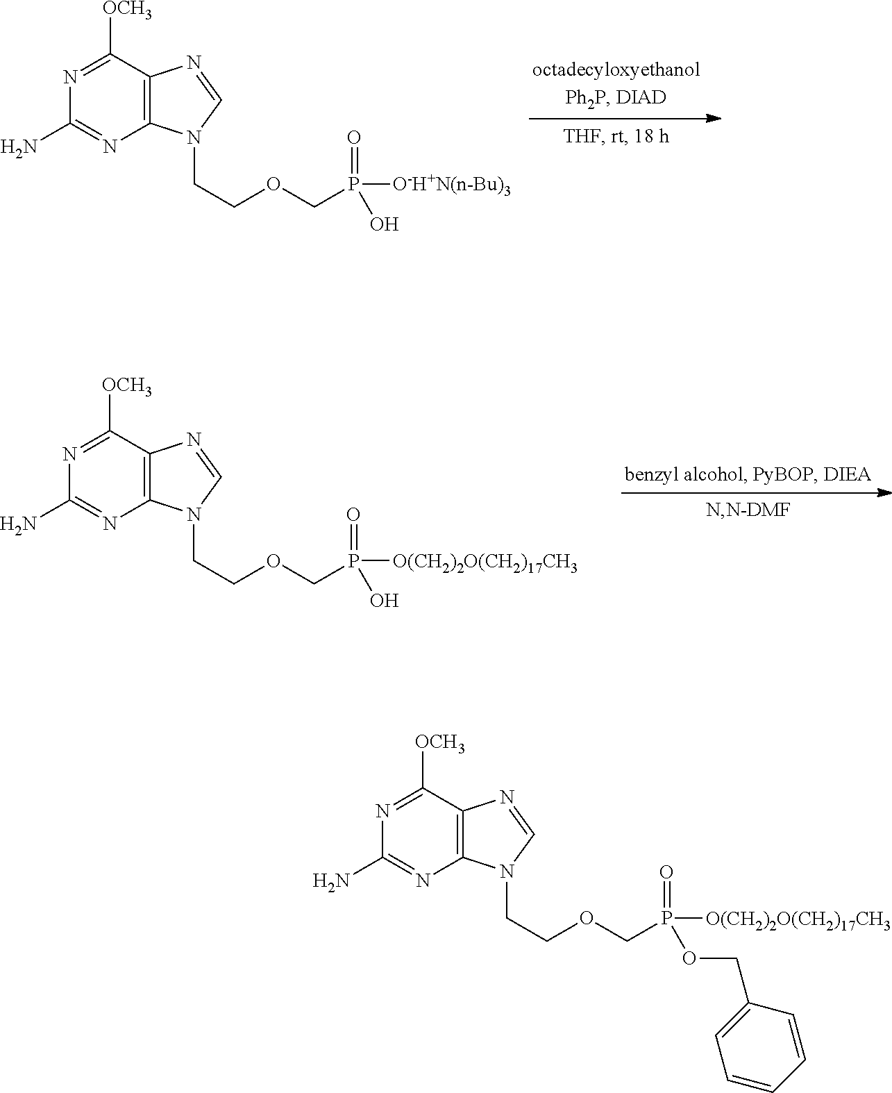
C12=C(C([OCH3])=NC(N)=N1)N=CN2CCOCP(=O)([O(CH2)2O(CH2)17CH3])OCC1=CC=CC=C1.C12=C(C([OCH3])=NC(N)=N1)N=CN2CCOCP(O)(=O)[O-H+N(n-Bu)3].C12=C(C([OCH3])=NC(N)=N1)N=CN2CCOCP(=O)([O(CH2)2O(CH2)17CH3])O
